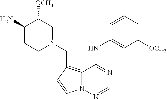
C(C1=C2N(N=CN=C2NC2=CC([OCH3])=CC=C2)C=C1)N1CC([OCH3])C(N)CC1
